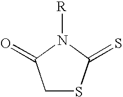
C1SC(=S)N([R])C1=O
